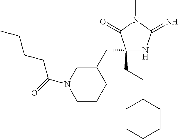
N1C(CCC2CCCCC2)(CC2CN(C(=O)CCCC)CCC2)C(=O)N(C)C1=N
